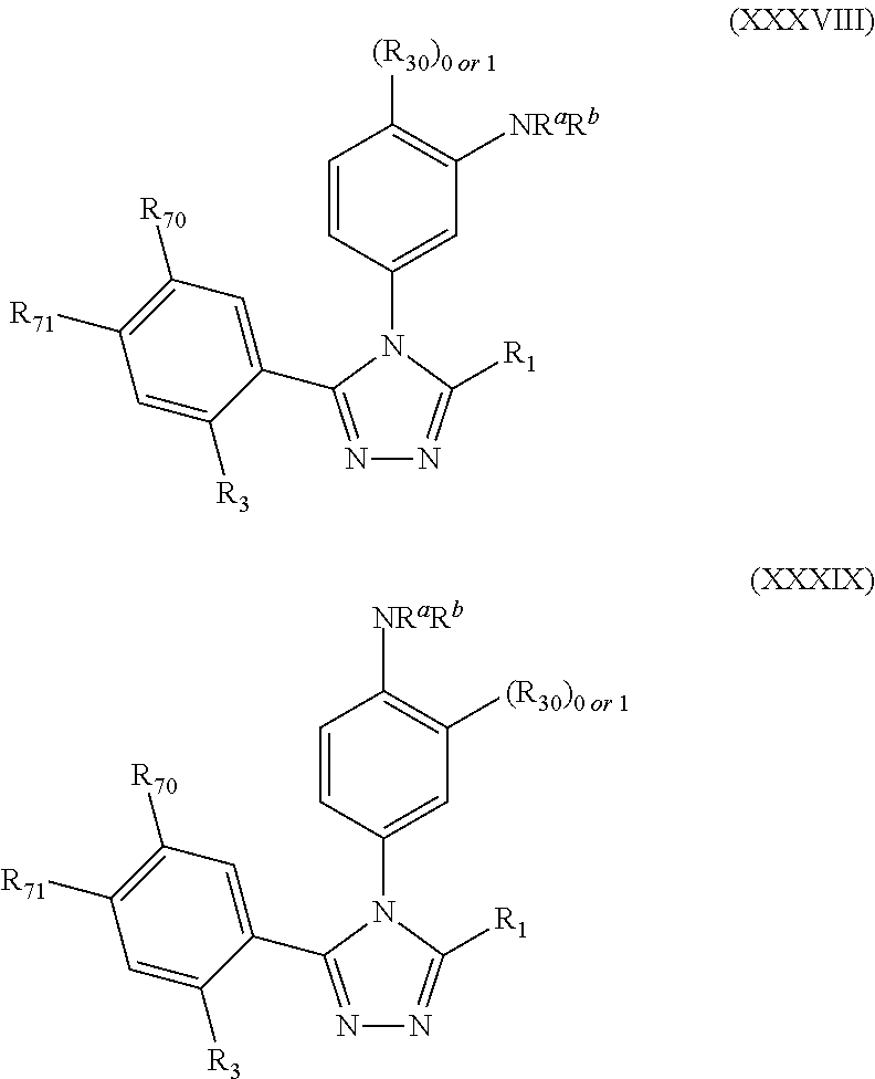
C1=C([R3])C(C2=NN=C([R1])N2C2=CC([NRaRb])=C([(R30)0 or 1])C=C2)=CC([R70])=C1[R71].C1=C([R3])C(C2=NN=C([R1])N2C2=CC([(R30)0 or 1])=C([NRaRb])C=C2)=CC([R70])=C1[R71]
